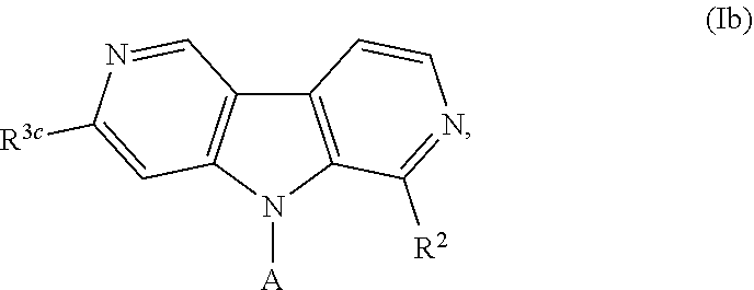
C12=C(N([A])C3=C1C=NC([R3c])=C3)C([R2])=NC=C2
